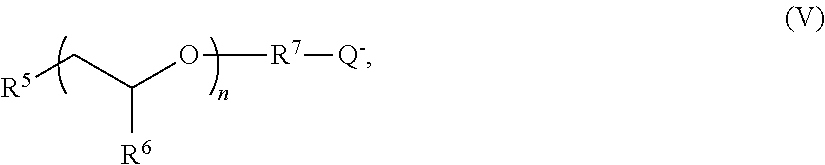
[R5]CC(O[R7][Q-])[R6]
